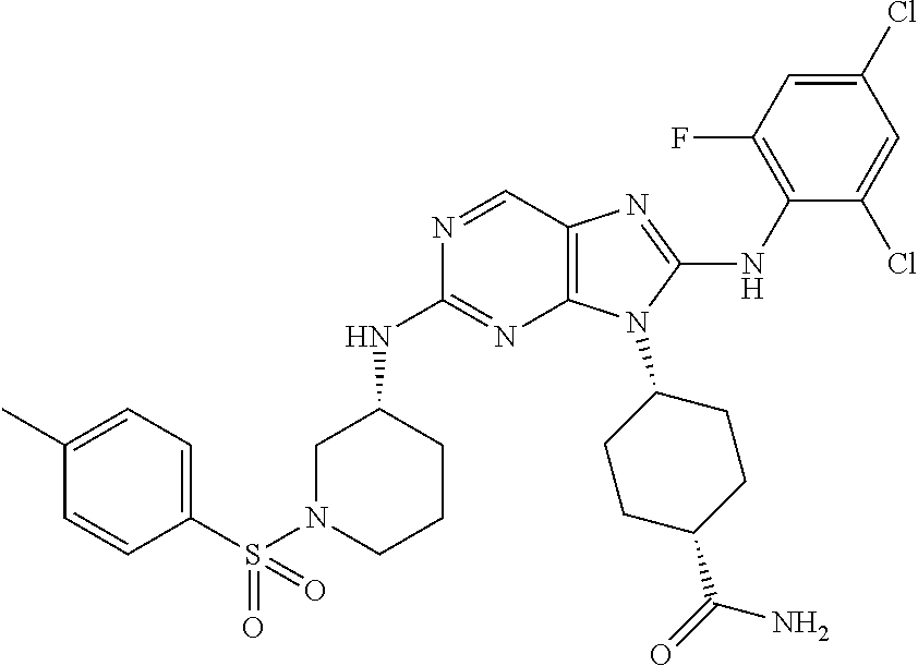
N1=CC2=C(N=C1NC1CN(S(C3=CC=C(C)C=C3)(=O)=O)CCC1)N(C1CCC(C(=O)N)CC1)C(NC1=C(F)C=C(Cl)C=C1Cl)=N2
